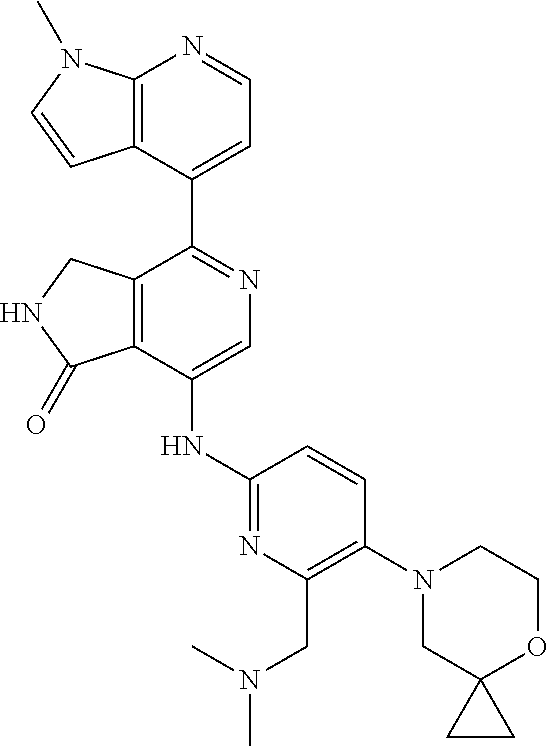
C12=C(C(NC3=NC(CN(C)C)=C(N4CC5(OCC4)CC5)C=C3)=CN=C1C1=CC=NC3=C1C=CN3C)C(=O)NC2
